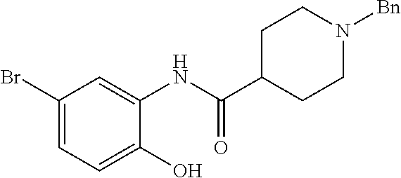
C1(NC(C2CCN([Bn])CC2)=O)=CC(Br)=CC=C1O
